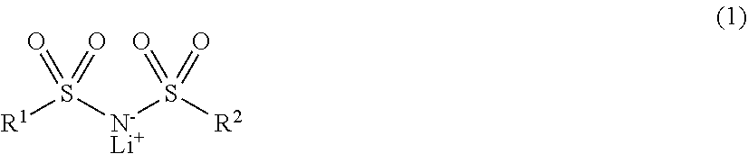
[R1]S([N-Li+]S([R2])(=O)=O)(=O)=O
